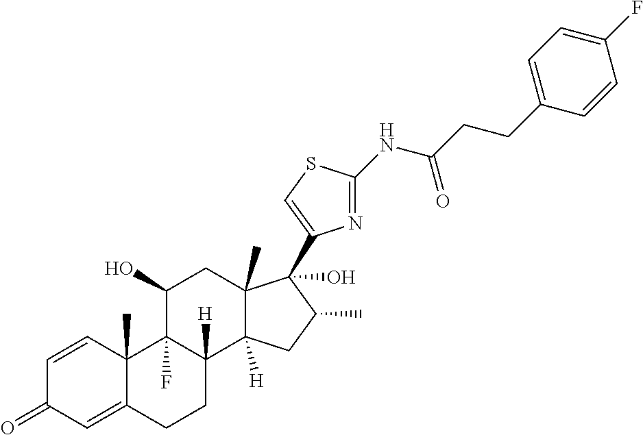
C1=CC2(C)C(=CC1=O)CCC1([H])C2(F)C(O)CC2(C)C1([H])CC(C)C2(O)C1=CSC(NC(CCC2=CC=C(F)C=C2)=O)=N1
